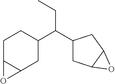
C1C2C(CC(C(C3CC4C(C3)O4)CC)C1)O2
